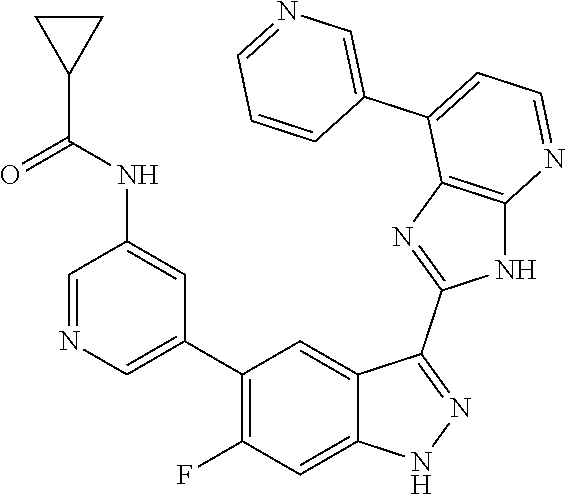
C1=NC=C(C2=C(F)C=C3C(=C2)C(C2=NC4=C(N2)N=CC=C4C2=CN=CC=C2)=NN3)C=C1NC(C1CC1)=O
